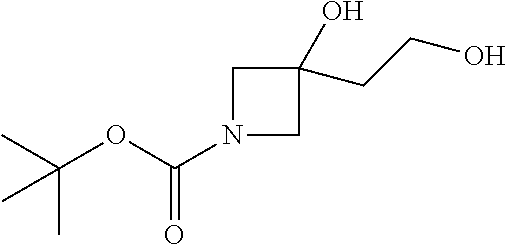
CC(C)(OC(N1CC(CCO)(O)C1)=O)C
